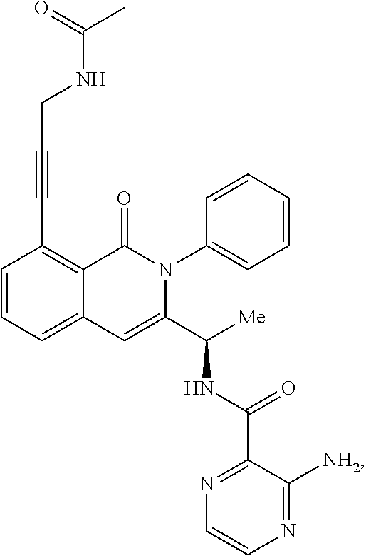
C1=CC=C2C(=C1C#CCNC(C)=O)C(=O)N(C1=CC=CC=C1)C(C([Me])NC(=O)C1=NC=CN=C1[NH2])=C2
